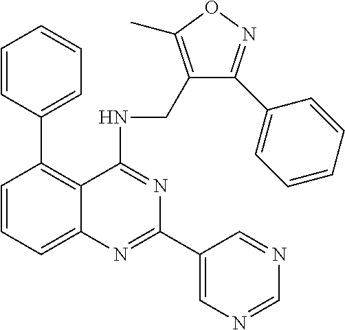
C1=CC(C2=C3C(=CC=C2)N=C(C2=CN=CN=C2)N=C3NCC2=C(C)ON=C2C2=CC=CC=C2)=CC=C1
